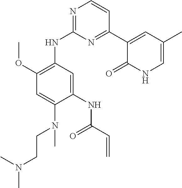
C1(NC(C=C)=O)=CC(NC2=NC=CC(C3=CC(C)=CNC3=O)=N2)=C(OC)C=C1N(CCN(C)C)C
